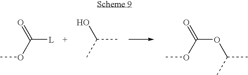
O=C(OC)[L].OC(C)C.O=C(OC)OC(C)C
